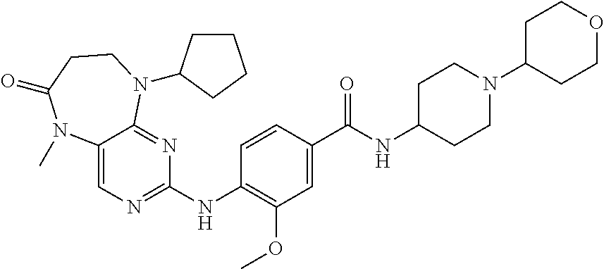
C1(NC2=NC=C3C(=N2)N(C2CCCC2)CCC(=O)N3C)=C(OC)C=C(C(NC2CCN(C3CCOCC3)CC2)=O)C=C1
